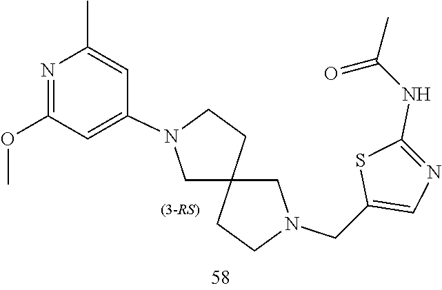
C12(CN(CC3=CN=C(NC(=O)C)S3)CC1)CCN(C1=CC(OC)=NC(C)=C1)C2
